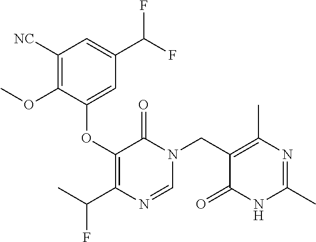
C1([NC])=C(OC)C(OC2=C(C(C)F)N=CN(CC3=C(C)N=C(C)NC3=O)C2=O)=CC(C(F)F)=C1
